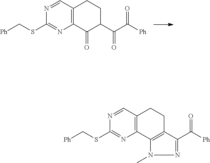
N1=CC2=C(N=C1SC[Ph])C(=O)C(C(C([Ph])=O)=O)CC2.N1=CC2=C(N=C1SC[Ph])C1=C(CC2)C(C([Ph])=O)=NN1C
